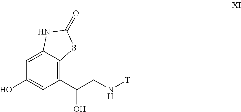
C1=C2C(=C(C(O)CN[T])C=C1O)SC(=O)N2
